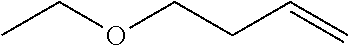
CCOCCC=C
